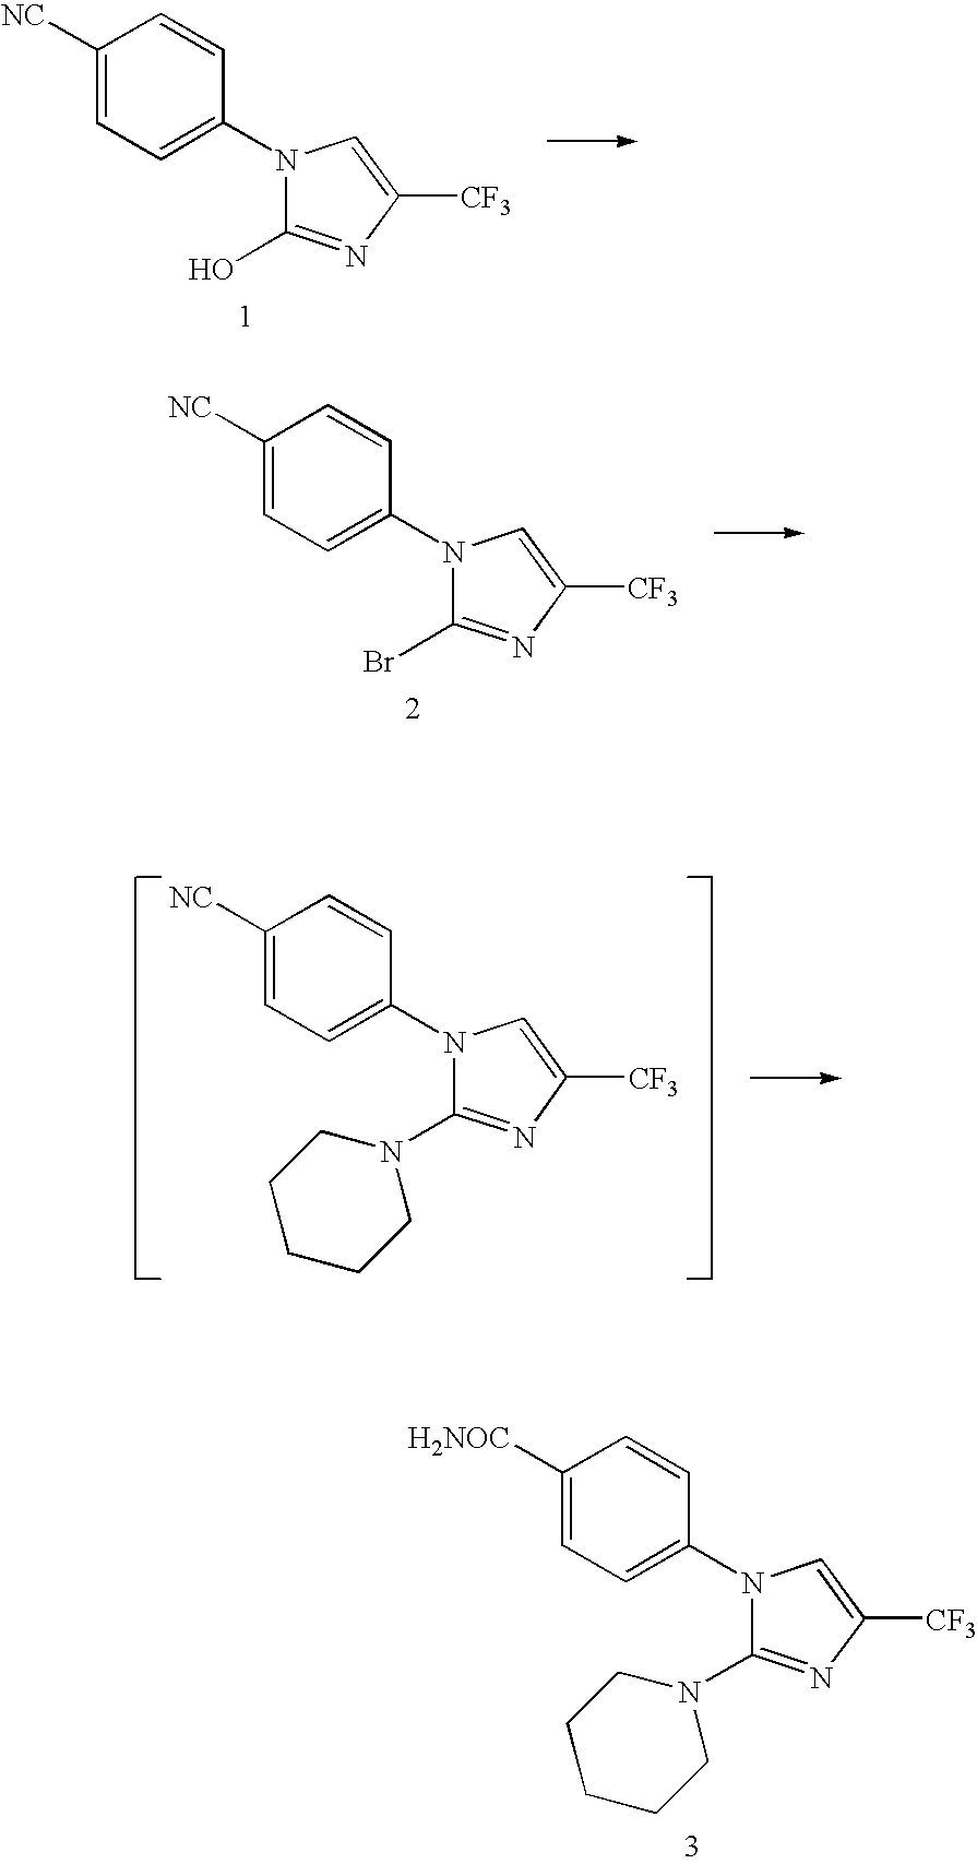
C1([NC])=CC=C(N2C(O)=NC([CF3])=C2)C=C1.C1([NC])=CC=C(N2C(Br)=NC([CF3])=C2)C=C1.C1([NC])=CC=C(N2C(N3CCCCC3)=NC([CF3])=C2)C=C1.C1([H2NOC])=CC=C(N2C(N3CCCCC3)=NC([CF3])=C2)C=C1
